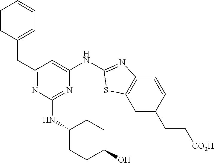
C1(CC2=CC=CC=C2)=NC(NC2CCC(O)CC2)=NC(NC2=NC3=C(C=C(CC[CO2H])C=C3)S2)=C1
